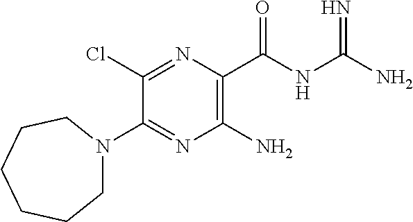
C1(N)=C(C(NC(N)=N)=O)N=C(Cl)C(N2CCCCCC2)=N1
